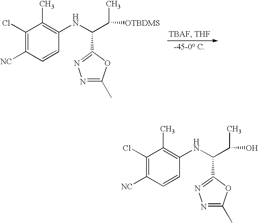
C1(Cl)=C([NC])C=CC(NC(C([OTBDMS])C)C2=NN=C(C)O2)=C1C.C1(Cl)=C([NC])C=CC(NC(C(O)C)C2=NN=C(C)O2)=C1C
